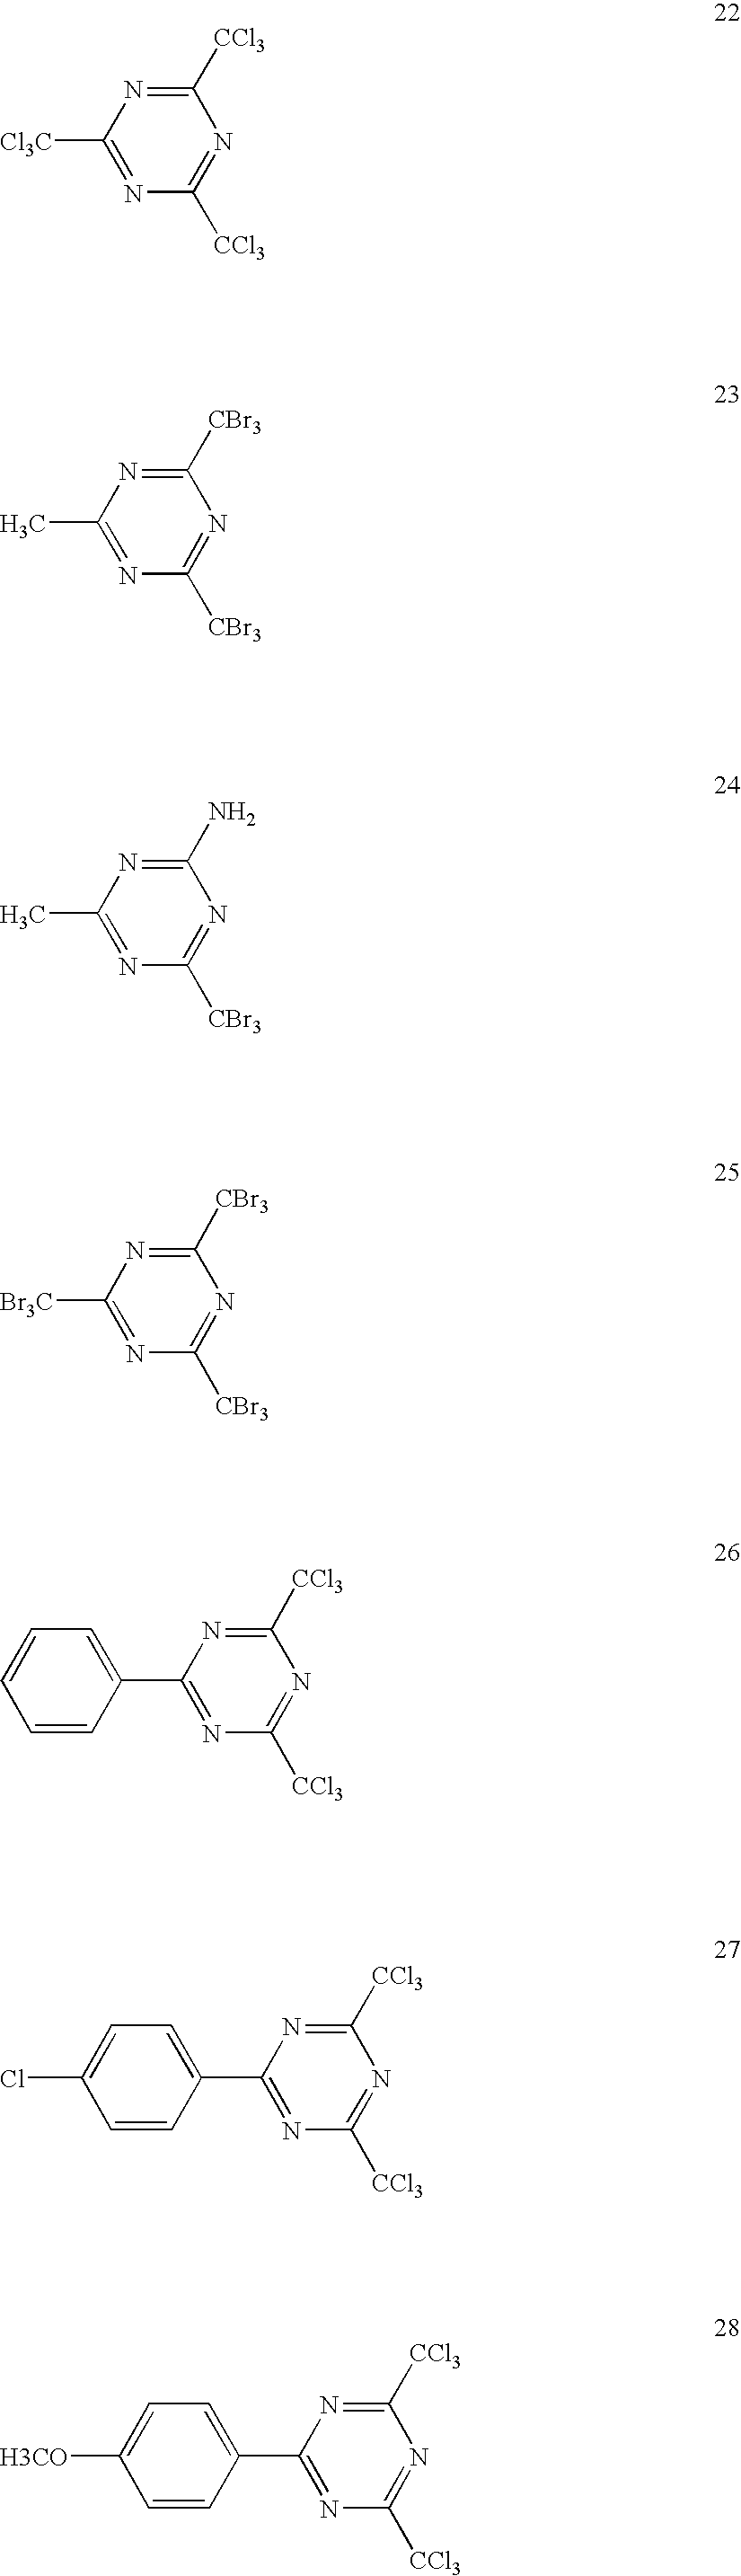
C1([CCl3])=NC([Cl3C])=NC([CCl3])=N1.C1([CBr3])=NC(C)=NC([CBr3])=N1.C1(N)=NC(C)=NC([CBr3])=N1.C1([CBr3])=NC([Br3C])=NC([CBr3])=N1.C1([CCl3])=NC(C2=CC=CC=C2)=NC([CCl3])=N1.C1([CCl3])=NC(C2=CC=C(Cl)C=C2)=NC([CCl3])=N1.C1([CCl3])=NC(C2=CC=C([H3CO])C=C2)=NC([CCl3])=N1
